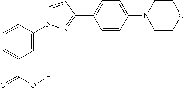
C1=CC(N2C=CC(C3=CC=C(N4CCOCC4)C=C3)=N2)=CC(C(O[H])=O)=C1
